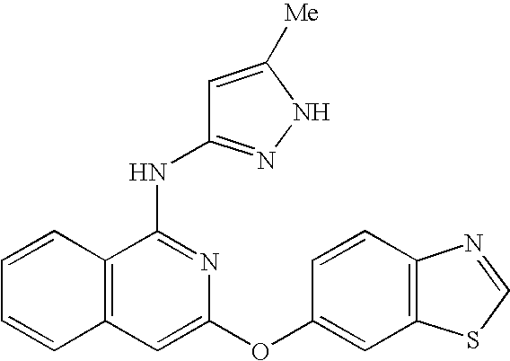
N(C1=NC(OC2=CC3=C(C=C2)N=CS3)=CC2=C1C=CC=C2)C1=NNC([Me])=C1
